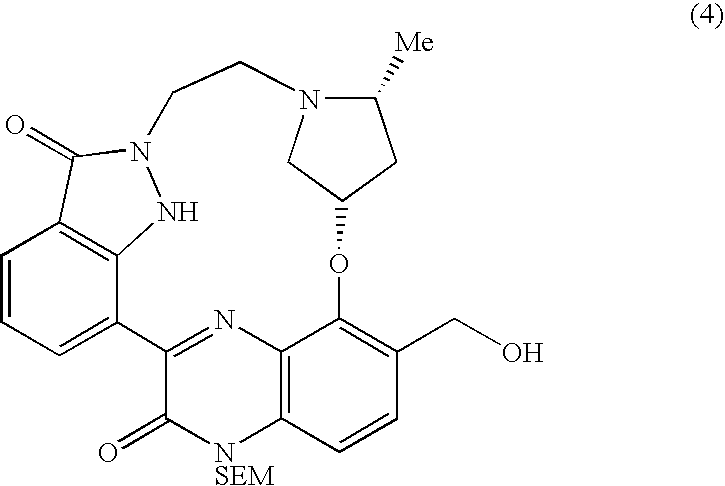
C1=CC=C2C3=C1C(=O)N(N3)CCN1C([Me])CC(OC3=C(CO)C=CC4=C3N=C2C(=O)[NSEM]4)C1
